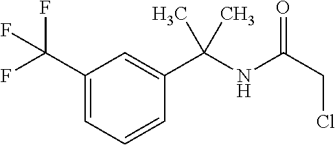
C1(C(F)(F)F)=CC=CC(C(NC(CCl)=O)(C)C)=C1
